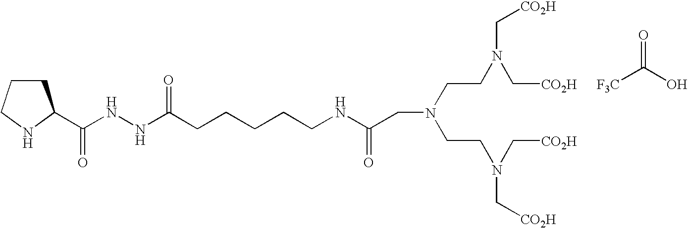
O=C(O)[F3C].N(CCN(C[CO2H])C[CO2H])(CCN(C[CO2H])C[CO2H])CC(NCCCCCC(NNC(=O)C1CCCN1)=O)=O
